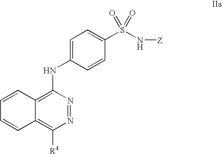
C1(NC2=CC=C(S(N[Z])(=O)=O)C=C2)=C2C(=C([R4])N=N1)C=CC=C2
